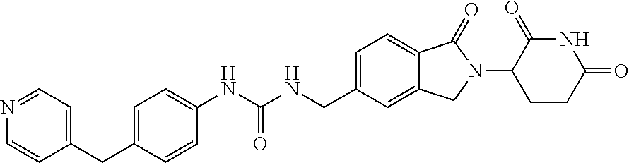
C1=NC=CC(CC2=CC=C(NC(NCC3=CC=C4C(=C3)CN(C3CCC(=O)NC3=O)C4=O)=O)C=C2)=C1
